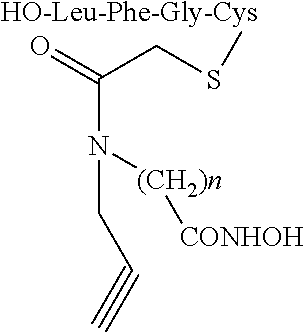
C(CS[HO-Leu-Phe-Gly-Cys])(N(CC#C)[(CH2)n][CONHOH])=O
